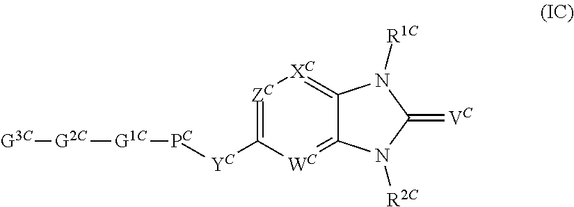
[G3C][G2C][G1C][PC][YC]C1=[ZC][XC]=C2C(=[WC]1)N([R2C])C(=[VC])N2[R1C]
